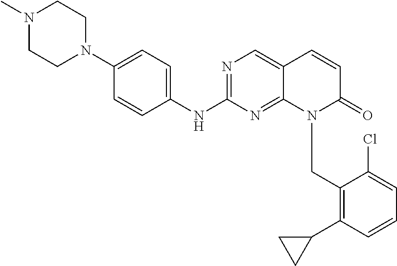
N1(C)CCN(C2=CC=C(NC3=NC=C4C(=N3)N(CC3=C(C5CC5)C=CC=C3Cl)C(=O)C=C4)C=C2)CC1
